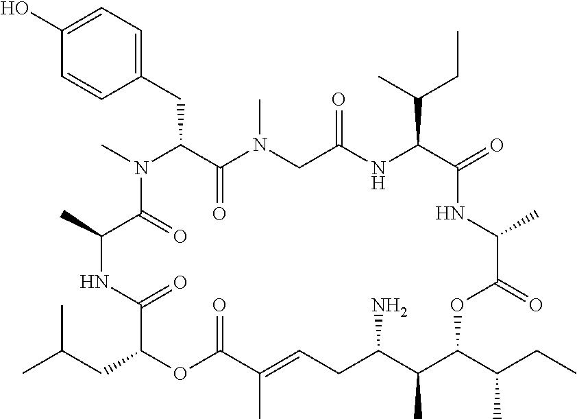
C1(O)=CC=C(CC2C(=O)N(C)CC(=O)NC(C(C)CC)C(=O)NC(C)C(=O)OC(C(C)CC)C(C)C(N)CC=C(C)C(=O)OC(CC(C)C)C(=O)NC(C)C(=O)N2C)C=C1
